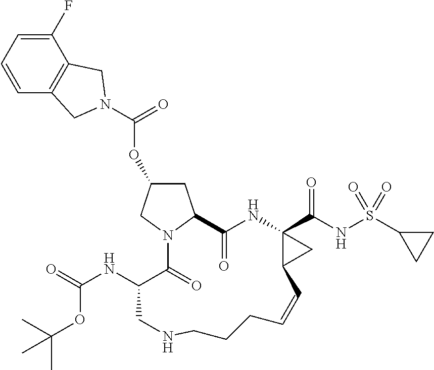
C1(F)=CC=CC2=C1CN(C(=O)OC1CC3N(C1)C(=O)C(NC(=O)OC(C)(C)C)CNCCCC=CC1C(C(NS(C4CC4)(=O)=O)=O)(NC3=O)C1)C2
